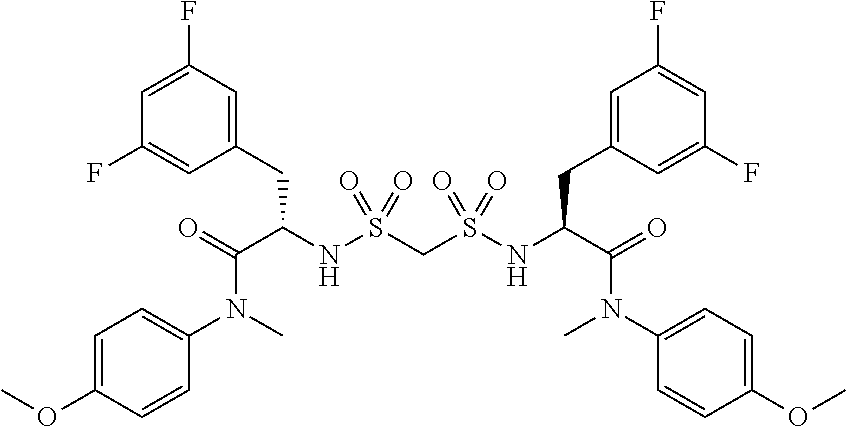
C(C(NS(CS(NC(C(=O)N(C1=CC=C(OC)C=C1)C)CC1=CC(F)=CC(F)=C1)(=O)=O)(=O)=O)CC1=CC(F)=CC(F)=C1)(=O)N(C)C1=CC=C(OC)C=C1
